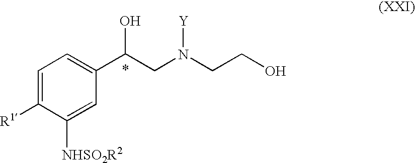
C1=C([R1])C([NHSO2R2])=CC(C(CN(CCO)[Y])O)=C1
